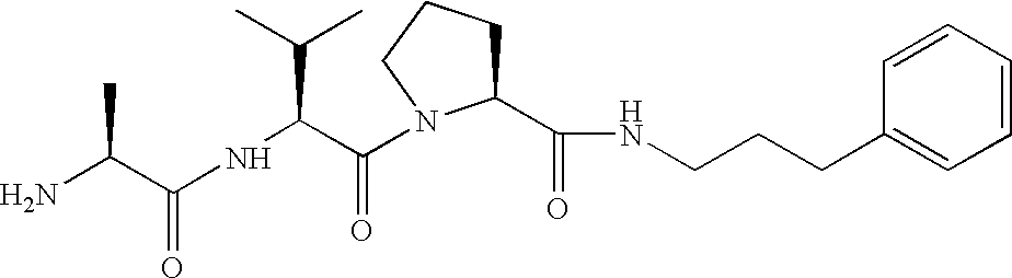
NC(C(NC(C(=O)N1C(C(NCCCC2=CC=CC=C2)=O)CCC1)C(C)C)=O)C
